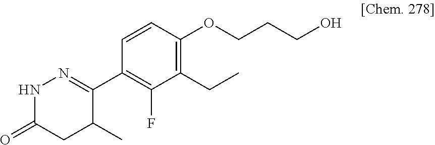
C1(C2=NNC(=O)CC2C)=C(F)C(CC)=C(OCCCO)C=C1
